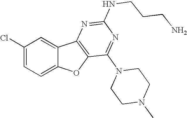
C1(Cl)=CC=C2C(=C1)C1=C(O2)C(N2CCN(C)CC2)=NC(NCCCN)=N1
